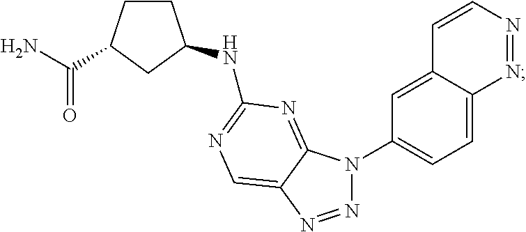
N1=NC2=CN=C(NC3CCC(C(=O)N)C3)N=C2N1C1=CC=C2C(=C1)C=CN=N2
